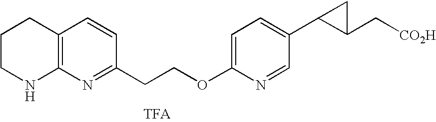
C1CNC2=C(C1)C=CC(CCOC1=CC=C(C3C(C[CO2H])C3)C=N1)=N2
